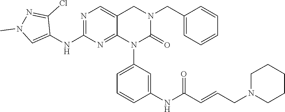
N1(CC=CC(NC2=CC(N3C(=O)N(CC4=CC=CC=C4)CC4=CN=C(NC5=CN(C)N=C5Cl)N=C34)=CC=C2)=O)CCCCC1
